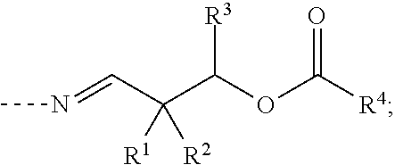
CN=CC([R1])([R2])C(OC([R4])=O)[R3]
